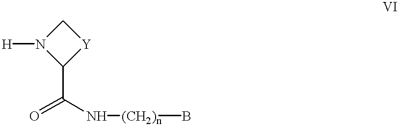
O=C(N[(CH2)n]B)C1N([H])C[Y]1
